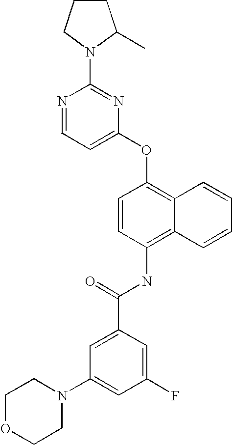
N1=CC=C(OC2=C3C(=C(NC(C4=CC(N5CCOCC5)=CC(F)=C4)=O)C=C2)C=CC=C3)N=C1N1CCCC1C
